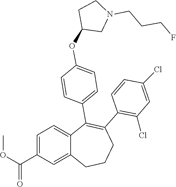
C1=CC(Cl)=CC(Cl)=C1C1=C(C2=CC=C(OC3CCN(CCCF)C3)C=C2)C2=CC=C(C(OC)=O)C=C2CCC1
